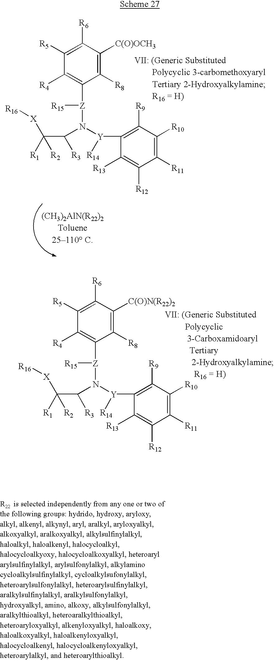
C1([R5])=C([R6])C([C(O)OCH3])=C([R8])C([Z]([R15])N([Y](C2=C([R9])C([R10])=C([R11])C([R12])=C2[R13])[R14])C([R3])C([R2])([R1])[X][R16])=C1[R4].C1([R5])=C([R6])C([C(O)N(R22)2])=C([R8])C([Z]([R15])N([Y](C2=C([R9])C([R10])=C([R11])C([R12])=C2[R13])[R14])C([R3])C([R2])([R1])[X][R16])=C1[R4]
